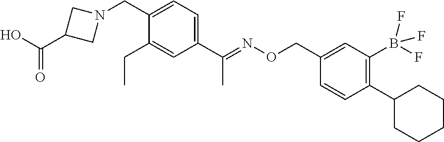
C1(C2=C(B(F)(F)F)C=C(CON=C(C3=CC=C(CN4CC(C(O)=O)C4)C(CC)=C3)C)C=C2)CCCCC1
